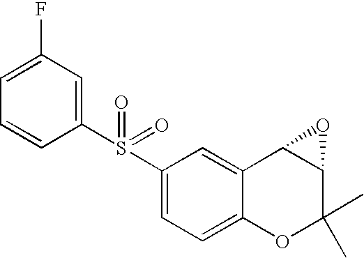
C1(S(C2=CC=C3C(=C2)C2C(C(C)(C)O3)O2)(=O)=O)=CC(F)=CC=C1
